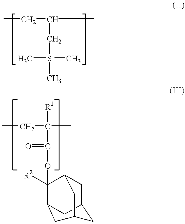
CCC(C[Si](C)(C)C)C.CCC([R1])(C(OC1([R2])C2CC3CC1CC(C2)C3)=O)C
